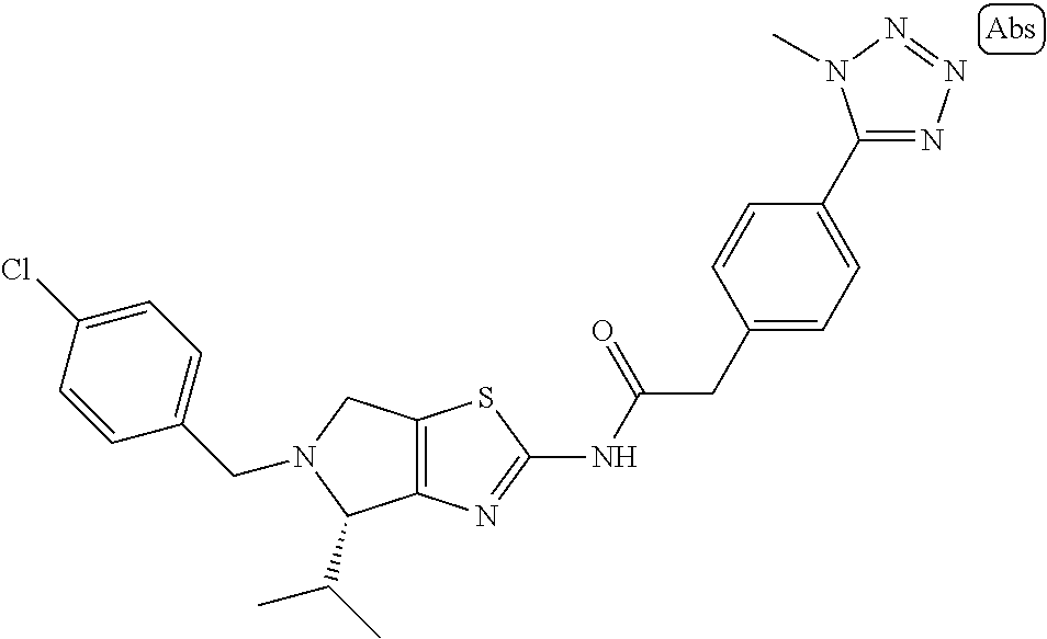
N1(CC2=CC=C(Cl)C=C2)C(C(C)C)C2=C(C1)SC(NC(CC1=CC=C(C3=NN=NN3C)C=C1)=O)=N2
